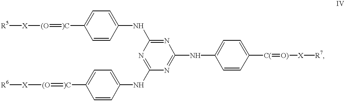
[R5][X][(O]=[)C]C1=CC=C(NC2=NC(NC3=CC=C([C(]=[O)][X][R7])C=C3)=NC(NC3=CC=C([)C]=[(O][X][R6])C=C3)=N2)C=C1
